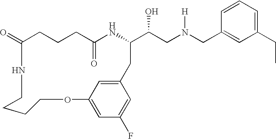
C1(=O)CCCC(=O)NC(C(CN(CC2=CC(CC)=CC=C2)[H])O)CC2=CC(=CC(F)=C2)OCCCCN1
